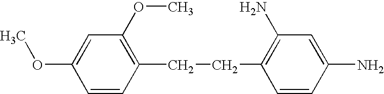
C1(CCC2=C(N)C=C(N)C=C2)=C(OC)C=C(OC)C=C1
